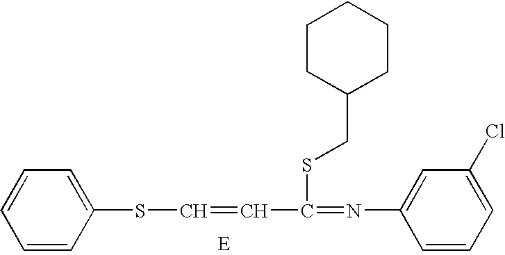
C1=CC(SC=CC(=NC2=CC(Cl)=CC=C2)SCC2CCCCC2)=CC=C1
